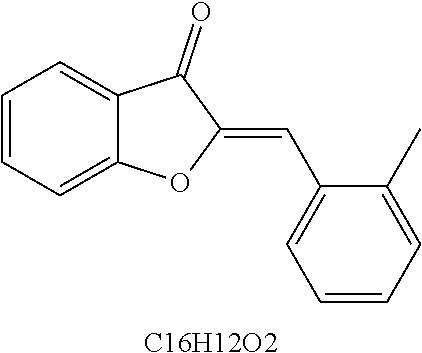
C1=CC=C2C(=C1)C(=O)C(=CC1=CC=CC=C1C)O2.[C16H12O2]
